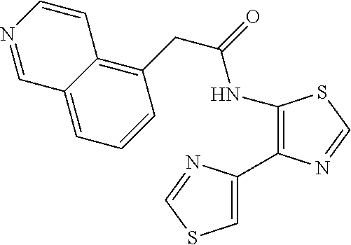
N1=CC2=CC=CC(CC(=O)NC3=C(C4=CSC=N4)N=CS3)=C2C=C1
